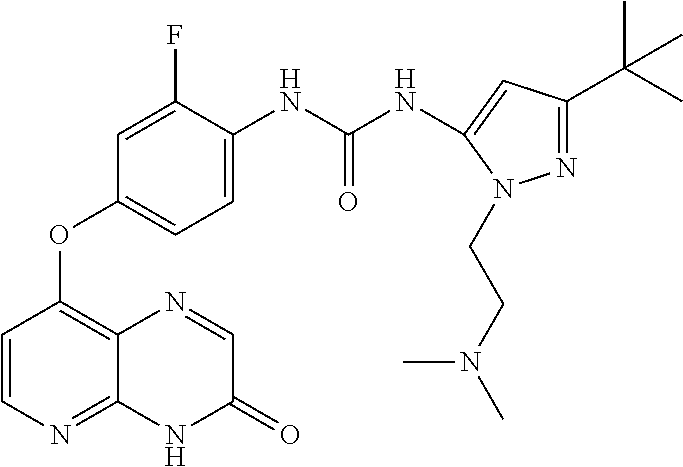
N1=C(C(C)(C)C)C=C(NC(NC2=CC=C(OC3=C4C(=NC=C3)NC(=O)C=N4)C=C2F)=O)N1CCN(C)C
